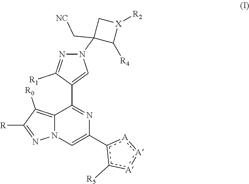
C12=C([R0])C([R])=NN1C=C(c1c([R5])[A]:[A]:[A]1)N=C2C1=CN(C2(C[NC])C([R4])[X]([R2])C2)N=C1[R1]
